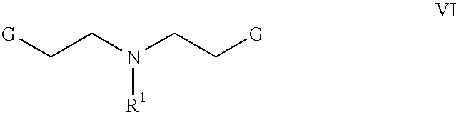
[G]CCN(CC[G])[R1]
